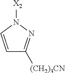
C1=CN([X2])N=C1[(CH2)3CN]
